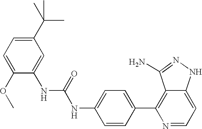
C1(NC(NC2=CC(C(C)(C)C)=CC=C2OC)=O)=CC=C(C2=C3C(=CC=N2)NN=C3N)C=C1
